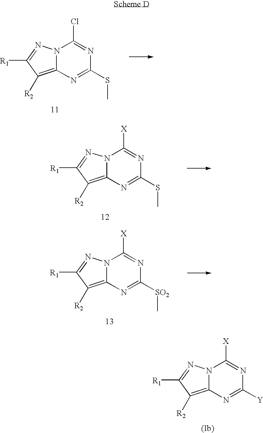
N12C(=C([R2])C([R1])=N1)N=C([Y])N=C2[X].N12C(=C([R2])C([R1])=N1)N=C(SC)N=C2Cl.N12C(=C([R2])C([R1])=N1)N=C(SC)N=C2[X].N12C(=C([R2])C([R1])=N1)N=C([SO2]C)N=C2[X]
